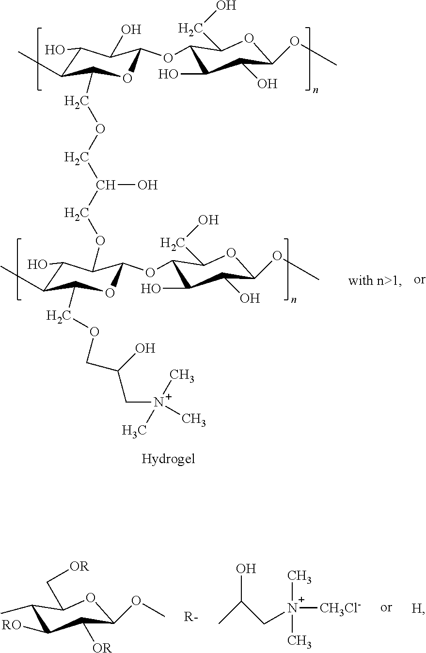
C1(C)C(C[OR])OC(OC)C([OR])C1[RO].CC(C[N+]([CH3Cl-])(C)C)O.[H].[R-].C1(OC2C(O)C(O)C(C)C(COCC(COC3C(OC4C(CO)OC(OC)C(O)C4O)OC(COCC(C[N+](C)(C)C)O)C(C)C3O)O)O2)C(CO)OC(OC)C(O)C1O
